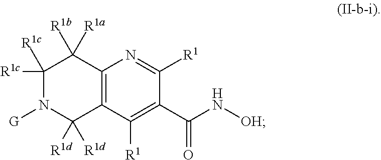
C1([R1c])([R1c])N([G])C([R1d])([R1d])C2=C(C1([R1a])[R1b])N=C([R1])C(C(N[OH])=O)=C2[R1]
